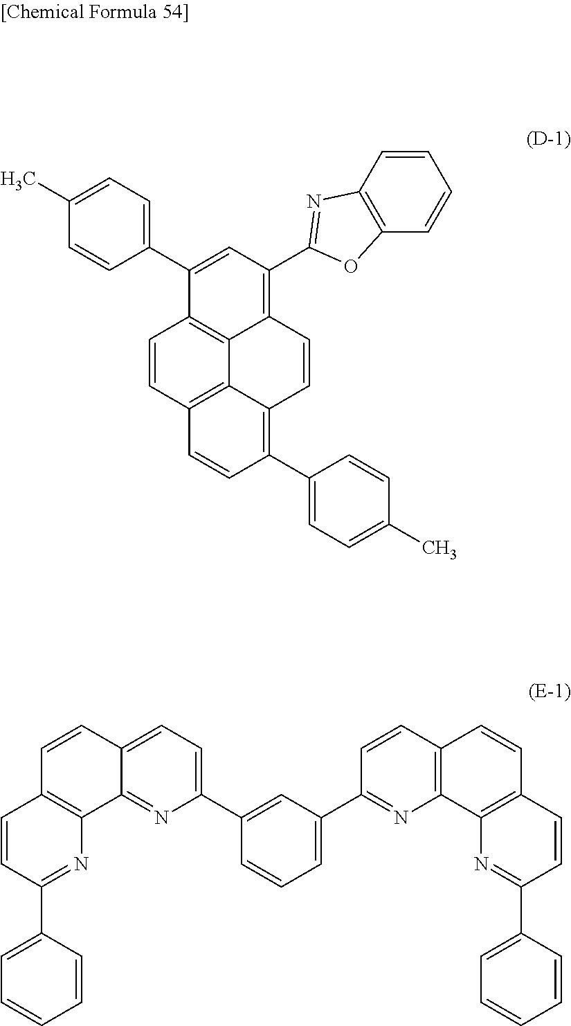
C1=CC2=C3C4=C1C(C1=CC=C(C)C=C1)=CC(C1=NC5=C(C=CC=C5)O1)=C4C=CC3=C(C1=CC=C(C)C=C1)C=C2.C1(C2=CC=C3C(=N2)C2=C(C=C3)C=CC(C3=CC=CC=C3)=N2)=CC(C2=NC3=C(C=C2)C=CC2=C3N=C(C3=CC=CC=C3)C=C2)=CC=C1
